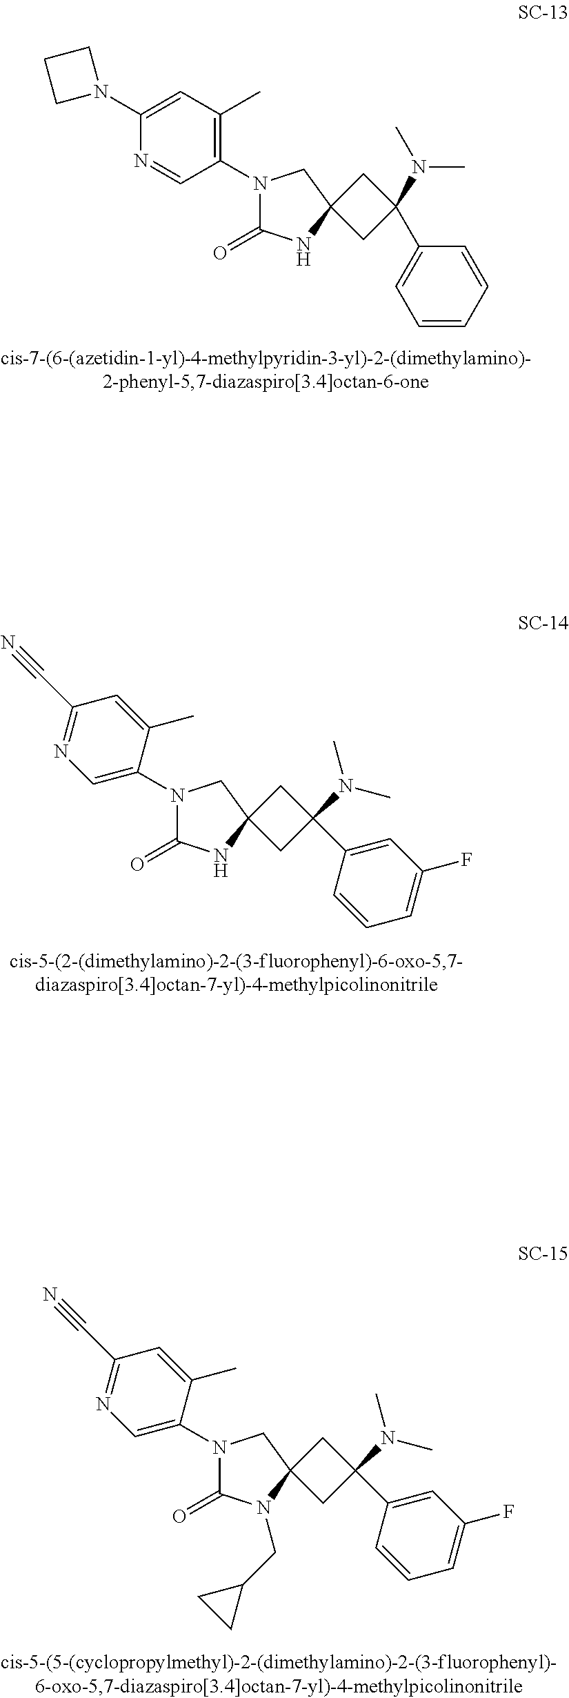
N1(C2=CC(C)=C(N3C(=O)NC4(C3)CC(N(C)C)(C3=CC=CC=C3)C4)C=N2)CCC1.N1(C2=CN=C(C#N)C=C2C)C(=O)NC2(C1)CC(C1=CC(F)=CC=C1)(N(C)C)C2.N1(C2=CN=C(C#N)C=C2C)C(=O)N(CC2CC2)C2(C1)CC(C1=CC(F)=CC=C1)(N(C)C)C2
